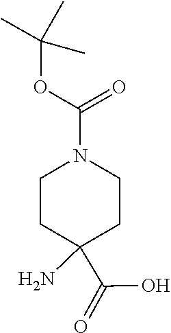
O(C(N1CCC(C(=O)O)(N)CC1)=O)C(C)(C)C
